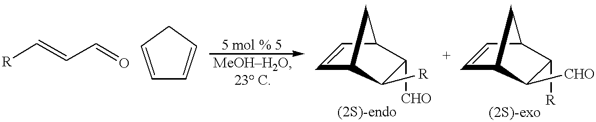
C(=CC=O)[R].C1=CCC=C1.C1=CC2C([R])C([CHO])C1C2.C1=CC2C([CHO])C([R])C1C2
